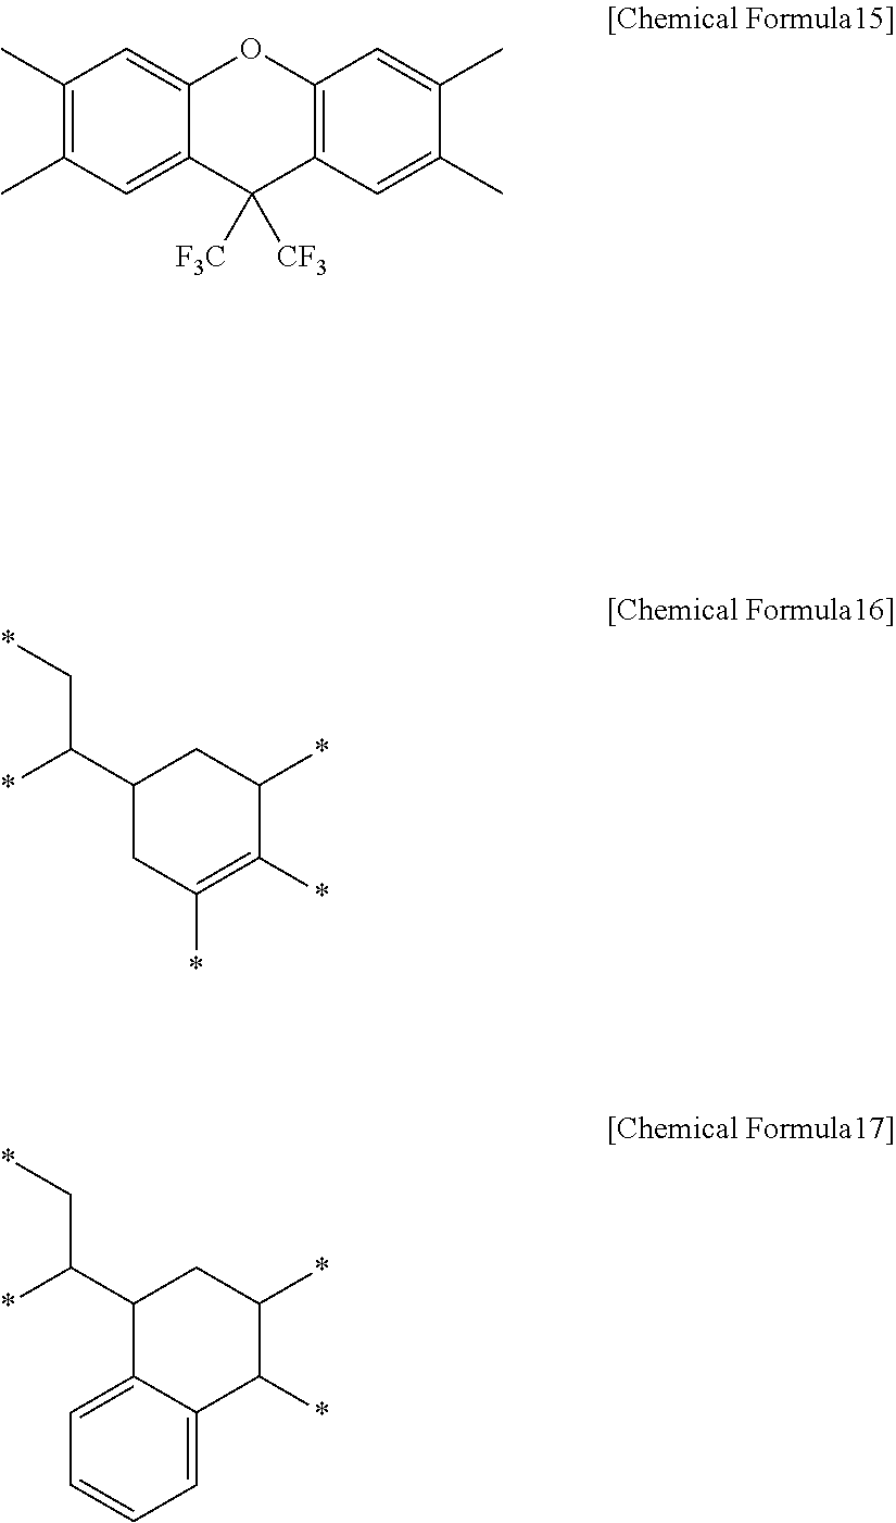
C1(C)=C(C)C=C2C(=C1)OC1=C(C2([F3C])[CF3])C=C(C)C(C)=C1.C1(C(C*)*)CC(*)=C(*)C(*)C1.C1(C(C*)*)C2=CC=CC=C2C(*)C(*)C1
